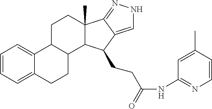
C1=CC=C2C(=C1)C1C(CC2)C2C(C)(CC1)C1=NNC=C1C2CCC(NC1=NC=CC(C)=C1)=O
